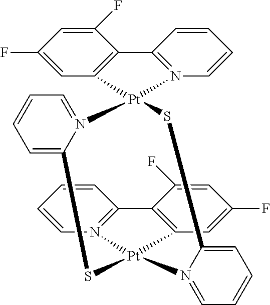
C1=CC=C2N(=C1)[Pt]1(C3=C(C(F)=CC(F)=C3)C3=N1C=CC=C3)SC1=CC=CC=N1[Pt]1(N3=C(C=CC=C3)C3=C1C=C(F)C=C3F)S2
